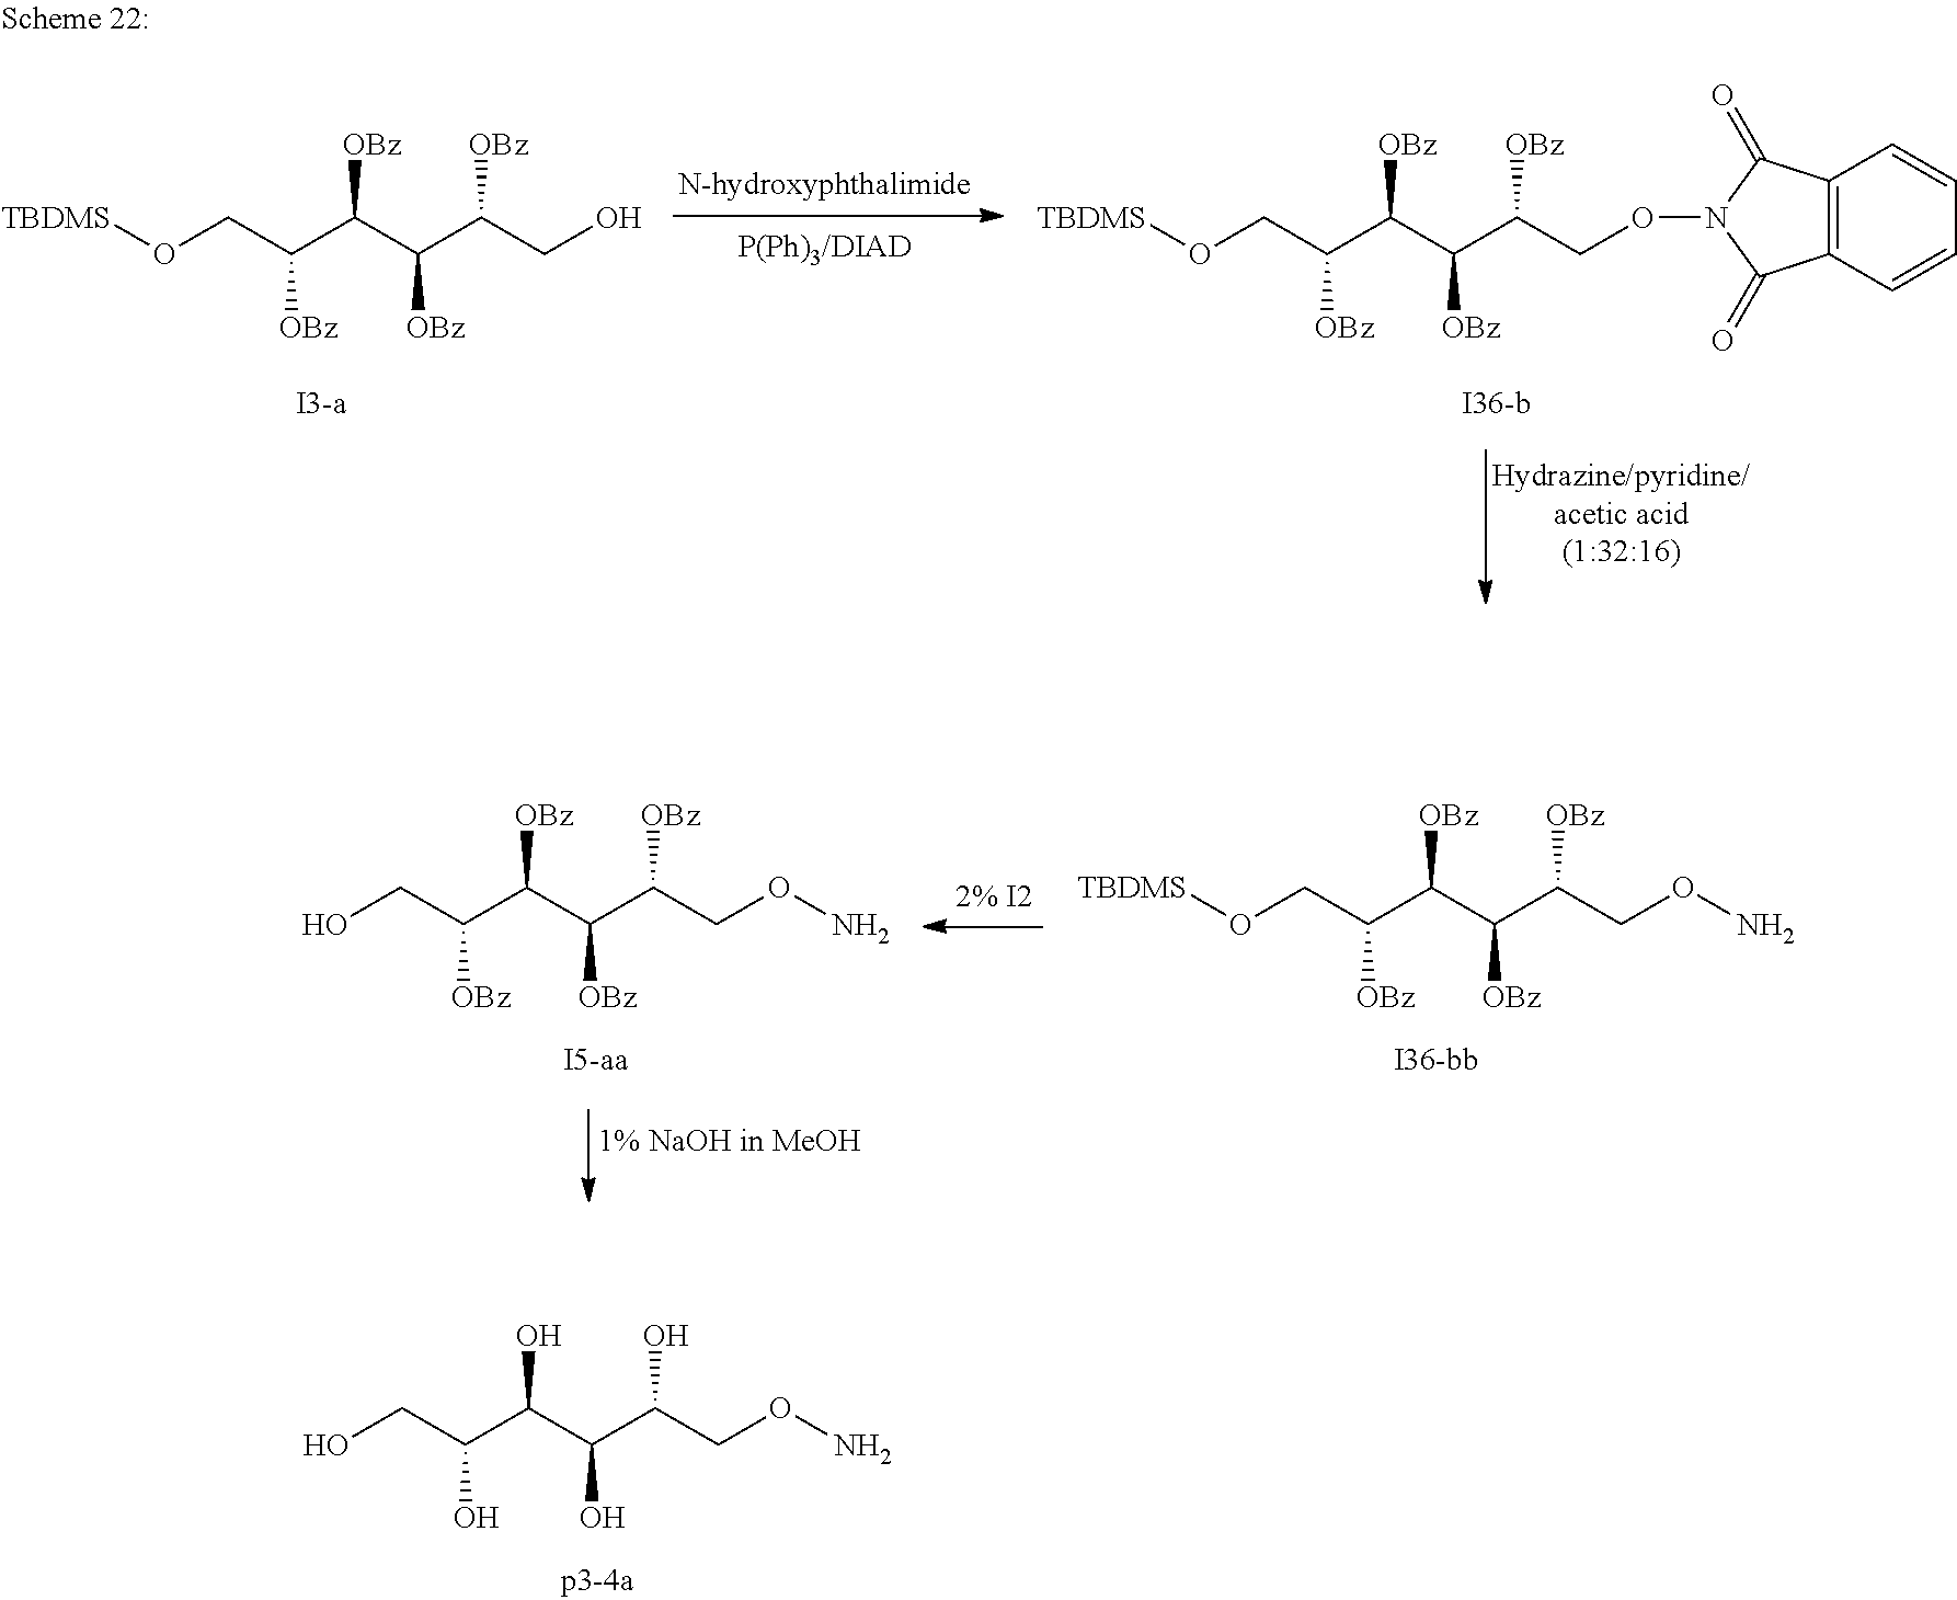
OCC(C(C(C(CON)O)O)O)O.O(CC(C(C(C(CON)[OBz])[OBz])[OBz])[OBz])[TBDMS].OCC(C(C(C(CON)[OBz])[OBz])[OBz])[OBz].O(CC(C(C(C(CO)[OBz])[OBz])[OBz])[OBz])[TBDMS].O(CC(C(C(C(CON1C(=O)C2=C(C1=O)C=CC=C2)[OBz])[OBz])[OBz])[OBz])[TBDMS]
